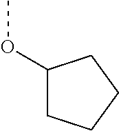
C1C(OC)CCC1
